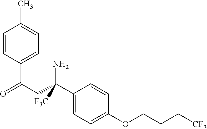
C(C1=CC=C(C)C=C1)(CC(N)(C1=CC=C(OCCC[CF3])C=C1)[F3C])=O
